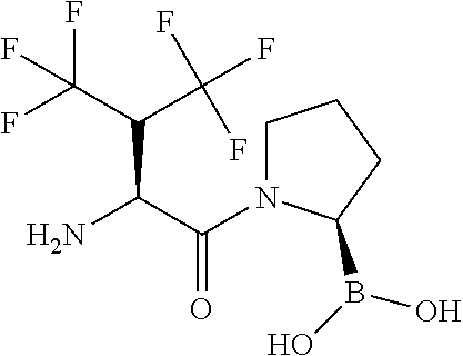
NC(C(=O)N1CCCC1B(O)O)C(C(F)(F)F)C(F)(F)F
